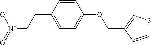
C1=CC(CC[N+](=O)[O-])=CC=C1OCC1=CSC=C1
